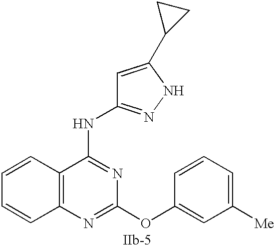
C12=C(N=C(OC3=CC([Me])=CC=C3)N=C1NC1=NNC(C3CC3)=C1)C=CC=C2
